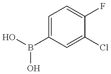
OB(O)C1=CC=C(F)C(Cl)=C1
